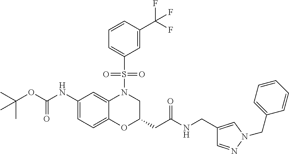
C1(NC(OC(C)(C)C)=O)=CC=C2C(=C1)N(S(C1=CC=CC(C(F)(F)F)=C1)(=O)=O)CC(CC(=O)NCC1=CN(CC3=CC=CC=C3)N=C1)O2
